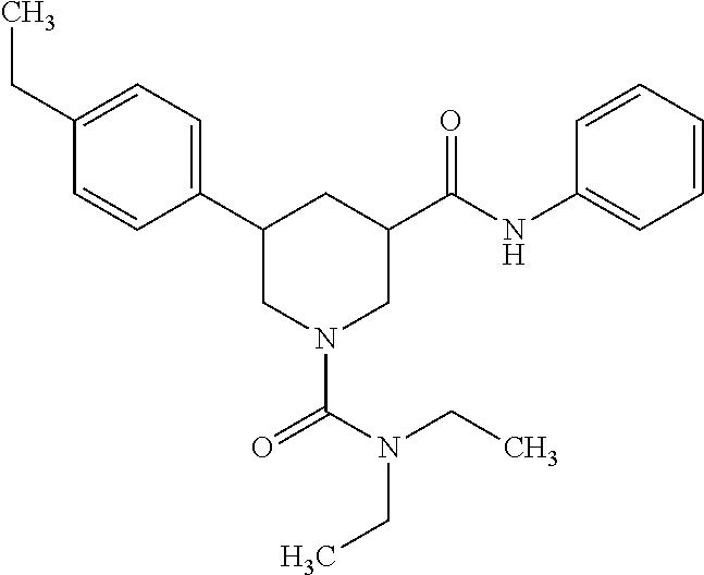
C1(CC)=CC=C(C2CN(C(N(CC)CC)=O)CC(C(NC3=CC=CC=C3)=O)C2)C=C1
